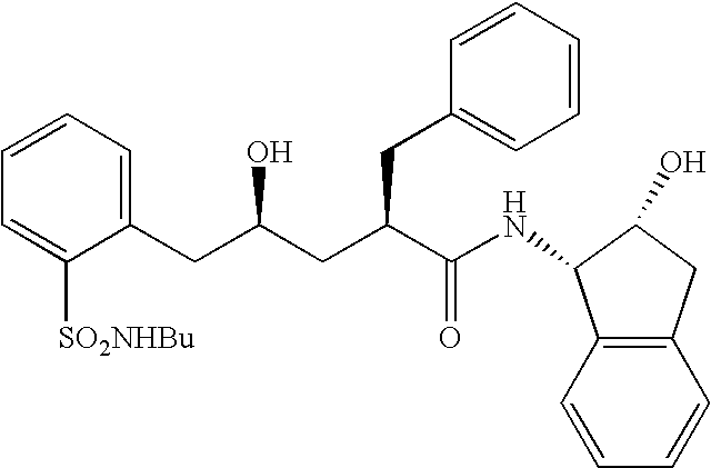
C12=C(C=CC=C1)C(NC(C(CC(CC1=CC=CC=C1[SO2NHBu])O)CC1=CC=CC=C1)=O)C(O)C2
